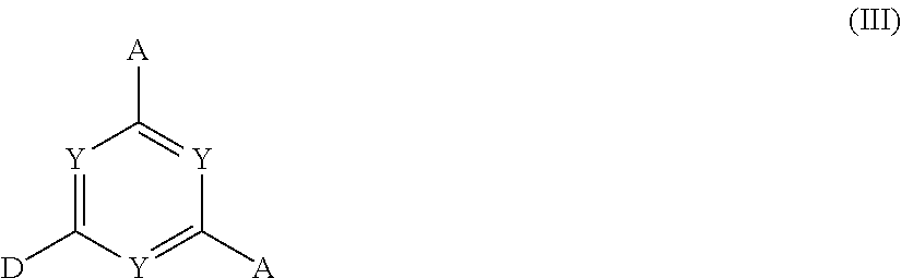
[Y]1=C([D])[Y]=C([A])[Y]=C1[A]
